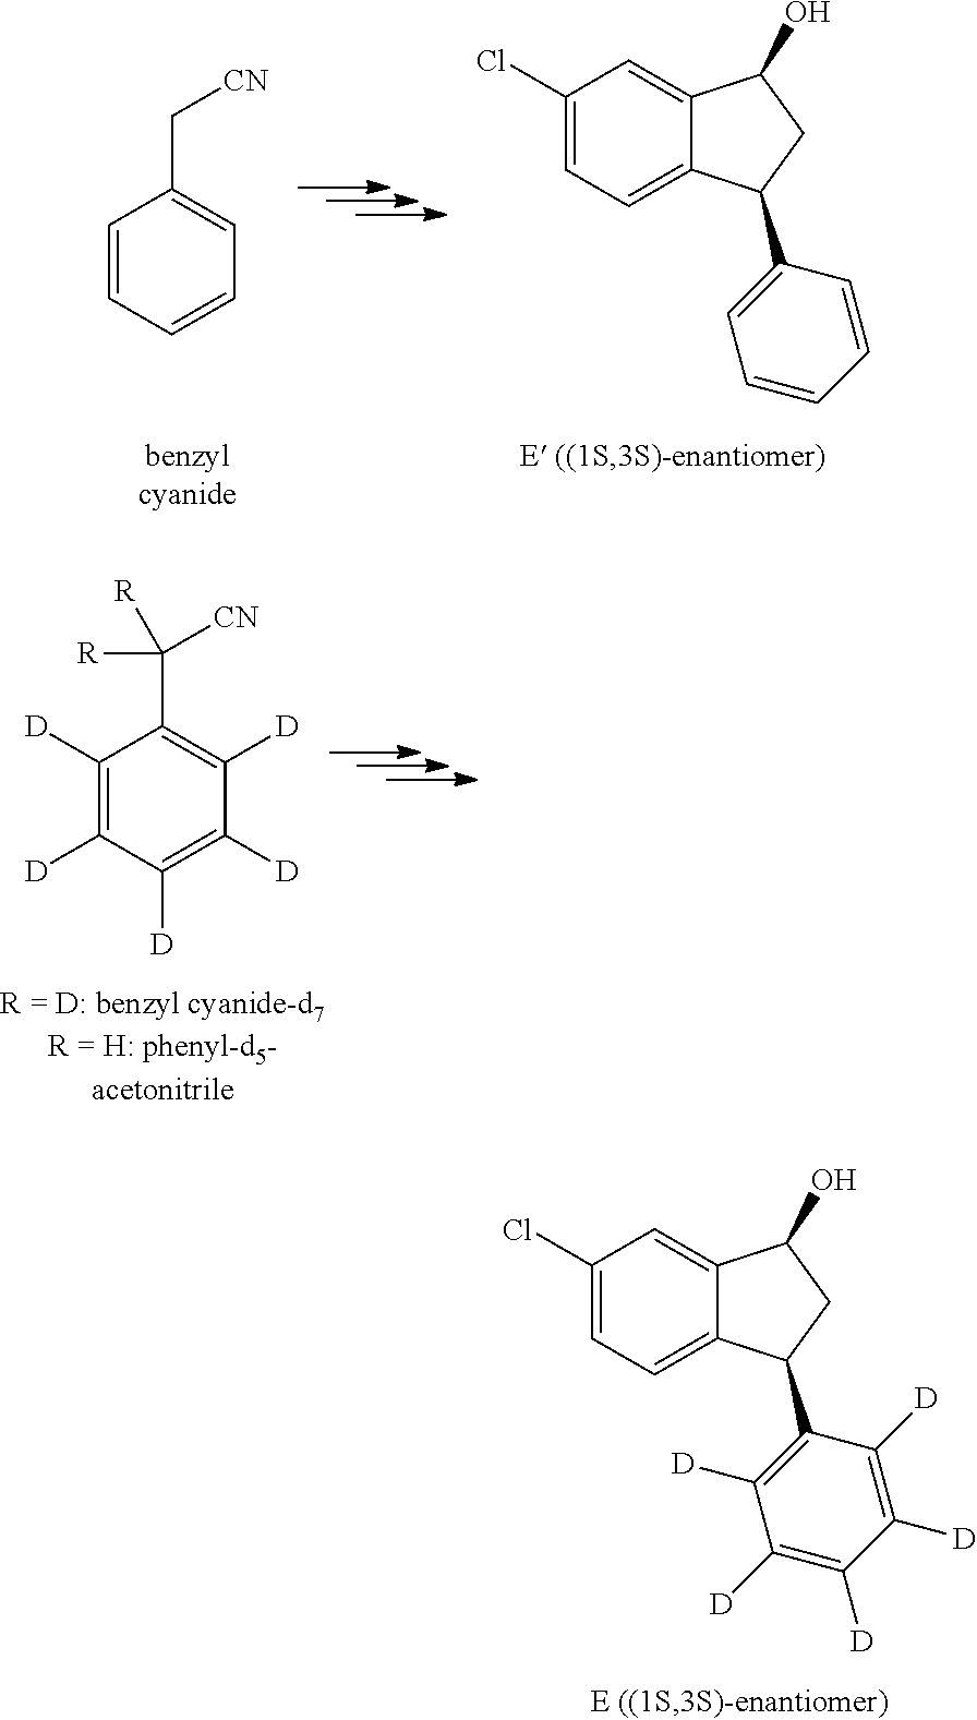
C1=CC=CC=C1C[CN].C1(Cl)=CC=C2C(=C1)C(O)CC2C1=CC=CC=C1.C1([D])=C([D])C([D])=C([D])C([D])=C1C([CN])([R])[R].C1(Cl)=CC=C2C(=C1)C(O)CC2C1=C([D])C([D])=C([D])C([D])=C1[D]
